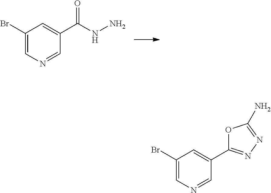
C1(Br)=CN=CC(C(NN)=O)=C1.C1(Br)=CN=CC(C2=NN=C(N)O2)=C1
